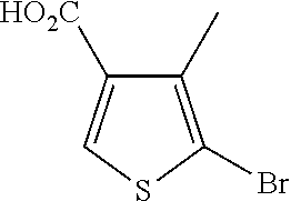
C1([HO2C])=CSC(Br)=C1C
